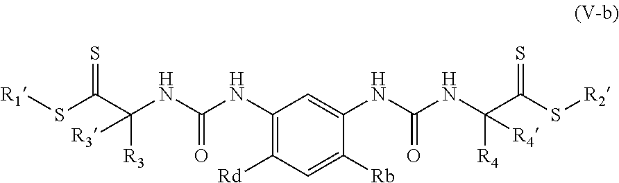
C1(NC(NC([R3])(C(S[R1])=S)[R3])=O)=C([Rd])C=C([Rb])C(NC(NC([R4])(C(S[R2])=S)[R4])=O)=C1
